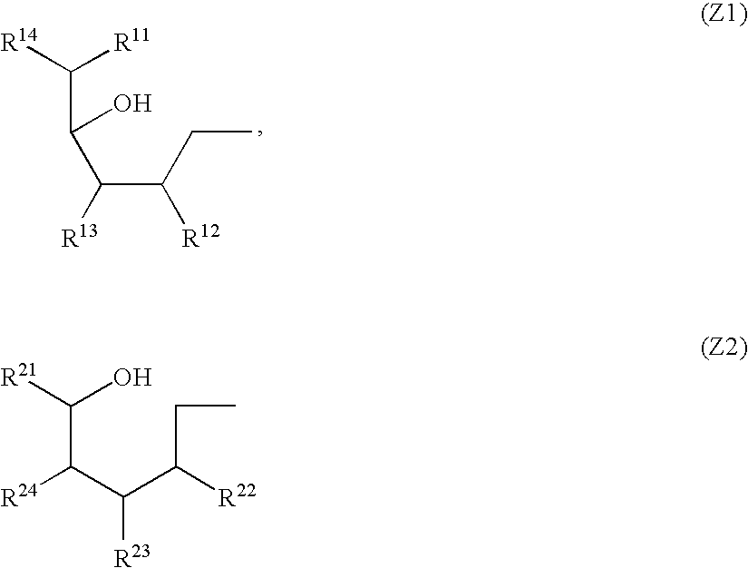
[R14]C([R11])C(O)C([R13])C(CC)[R12].[R21]C(O)C(C(C([R22])CC)[R23])[R24]
